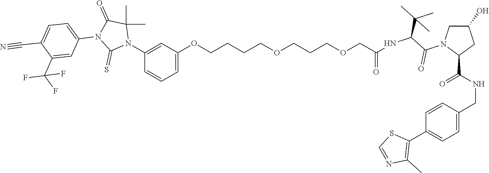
C(NC(=O)C1CC(O)CN1C(=O)C(C(C)(C)C)NC(=O)COCCCOCCCCOC1=CC=CC(N2C(C)(C)C(=O)N(C3=CC=C(C#N)C(C(F)(F)F)=C3)C2=S)=C1)C1=CC=C(C2=C(C)N=CS2)C=C1
